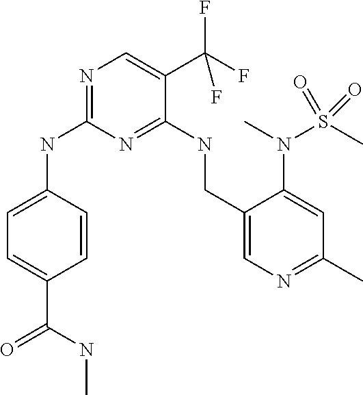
C1=C(NC2=NC=C(C(F)(F)F)C(NCC3=CN=C(C)C=C3N(S(C)(=O)=O)C)=N2)C=CC(C(=O)NC)=C1
